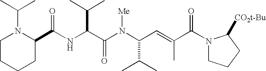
N(C(C(N(C(C(C)C)C=C(C)C(N1CCCC1[CO2t-Bu])=O)[Me])=O)C(C)C)C(C1N(C(C)C)CCCC1)=O
